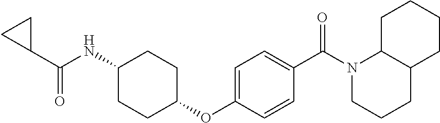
C1(C(NC2CCC(OC3=CC=C(C(N4CCCC5C4CCCC5)=O)C=C3)CC2)=O)CC1
